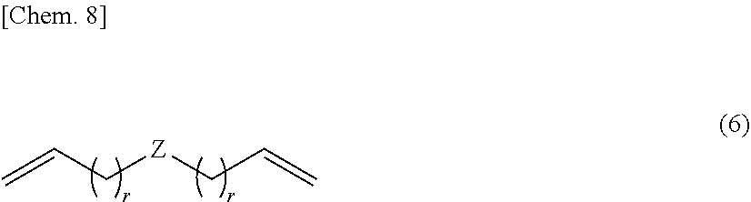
C=CC[Z]CC=C
